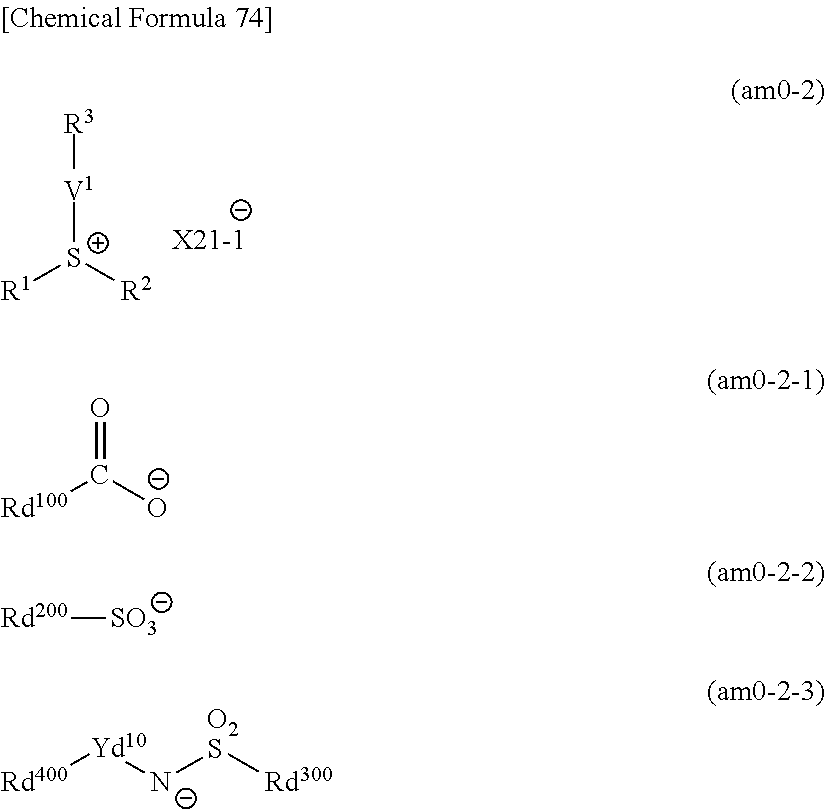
[R3][V1][S+]([R1])[R2].O=C([Rd100])[O-].[Rd200][SO3].[Rd400][Yd10][N-][O2S][Rd300]
